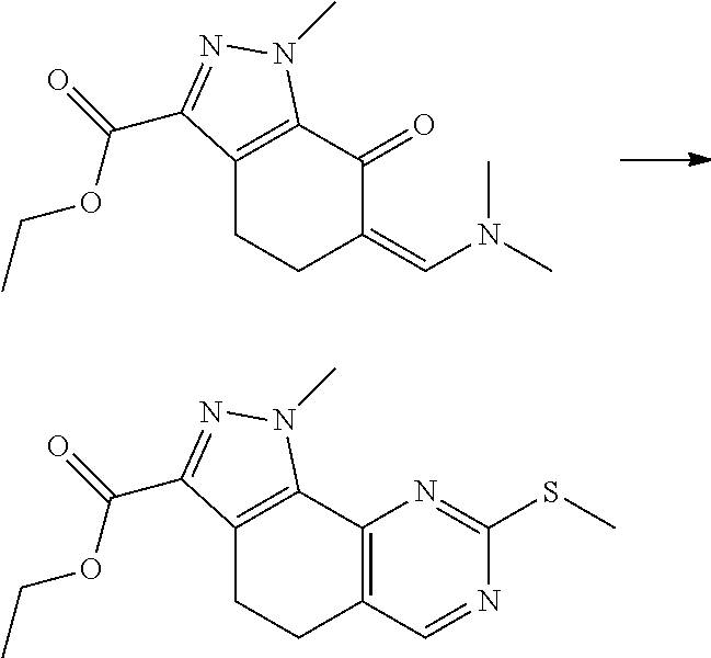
C12=C(C(=O)C(=CN(C)C)CC1)N(C)N=C2C(=O)OCC.C12=C(C3=C(CC1)C=NC(SC)=N3)N(C)N=C2C(=O)OCC
